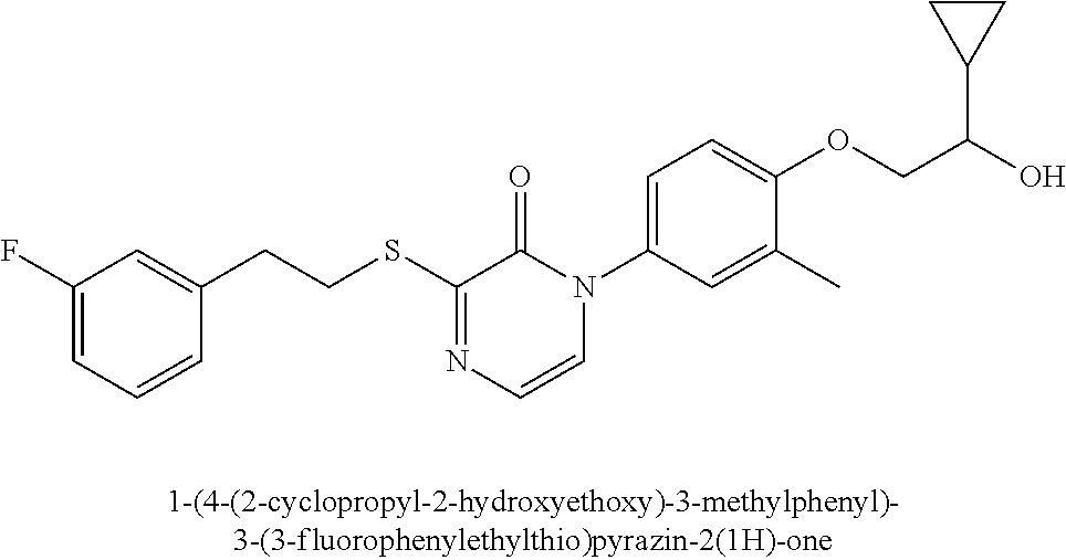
C(SC1=NC=CN(C2=CC=C(OCC(O)C3CC3)C(C)=C2)C1=O)CC1=CC(F)=CC=C1
